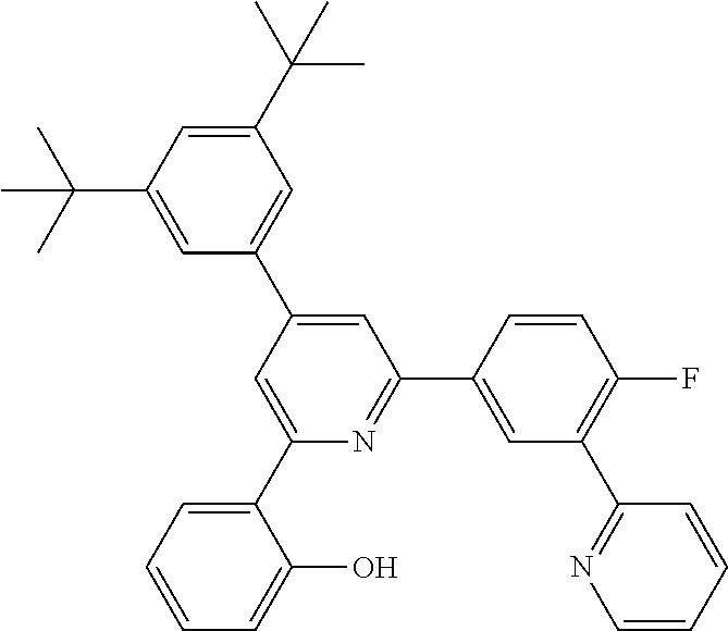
C1(C(C)(C)C)=CC(C(C)(C)C)=CC(C2=CC(C3=CC(C4=NC=CC=C4)=C(F)C=C3)=NC(C3=CC=CC=C3O)=C2)=C1
